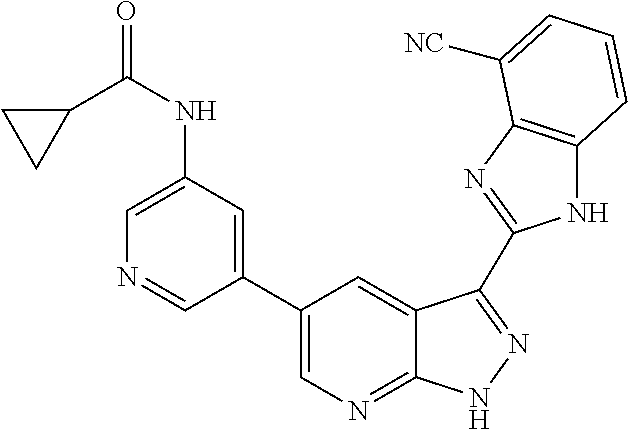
C1(C2=CN=C3C(=C2)C(C2=NC4=C(N2)C=CC=C4[NC])=NN3)=CC(NC(=O)C2CC2)=CN=C1
